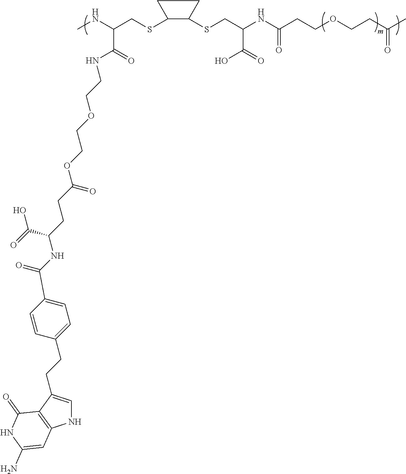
CNC(CSC1C(SCC(NC(CCOCCC(C)=O)=O)C(=O)O)CC1)C(=O)NCCOCCOC(CCC(NC(C1=CC=C(CCC2=CNC3=C2C(=O)NC(N)=C3)C=C1)=O)C(=O)O)=O
